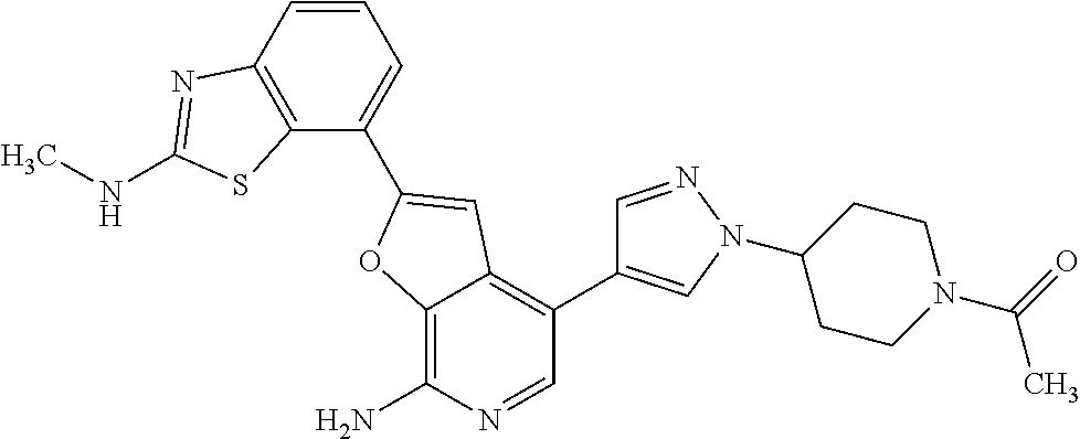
C12=C(N)N=CC(C3=CN(C4CCN(C(=O)C)CC4)N=C3)=C1C=C(C1=CC=CC3=C1SC(NC)=N3)O2
